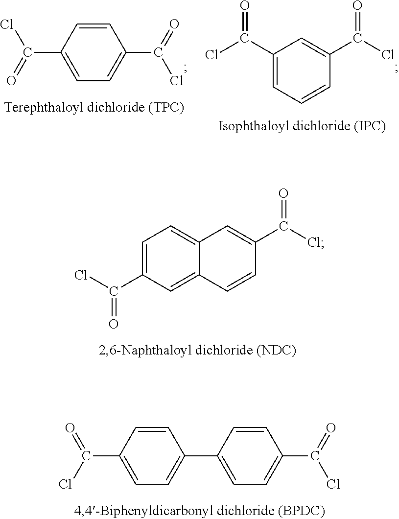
C1(C(Cl)=O)=CC=CC(C(=O)Cl)=C1.C1=CC(C(=O)Cl)=CC=C1C(=O)Cl.C1=CC(C(=O)Cl)=CC2=CC=C(C(Cl)=O)C=C12.C1=CC(C2=CC=C(C(=O)Cl)C=C2)=CC=C1C(=O)Cl
